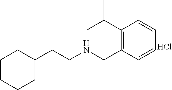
C1(CCNCC2=C(C(C)C)C=CC=C2)CCCCC1.Cl
